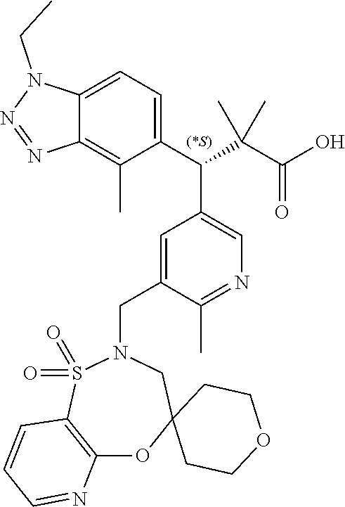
C12=CC=C(C(C(C(O)=O)(C)C)C3=CN=C(C)C(CN4S(=O)(=O)C5=C(OC6(C4)CCOCC6)N=CC=C5)=C3)C(C)=C1N=NN2CC
